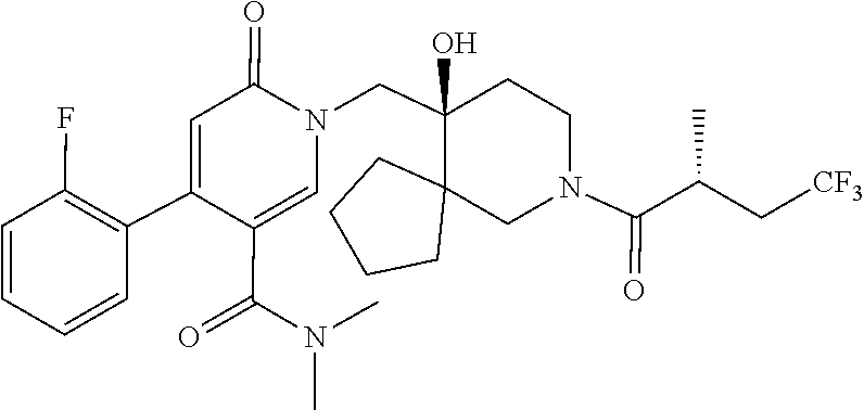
CN(C(C1=CN(CC2(O)C3(CCCC3)CN(C(=O)C(C[CF3])C)CC2)C(=O)C=C1C1=C(F)C=CC=C1)=O)C
